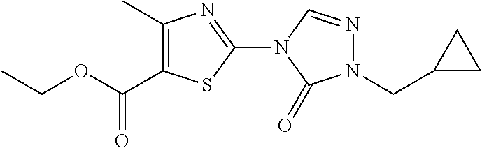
CCOC(C1=C(C)N=C(N2C(=O)N(CC3CC3)N=C2)S1)=O
